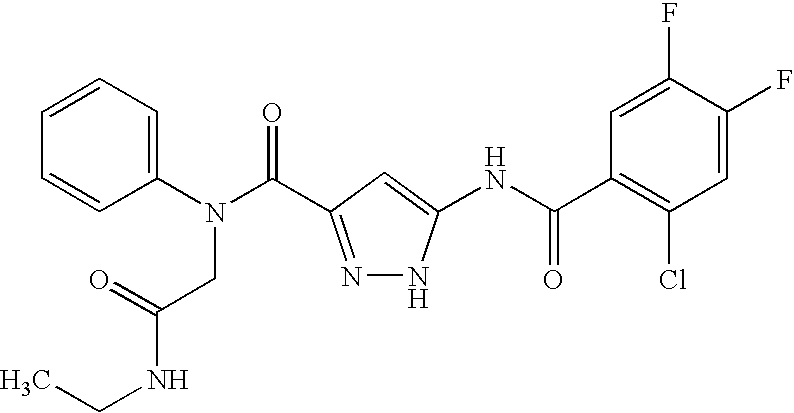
C1(N(C(=O)C2=NNC(NC(C3=C(Cl)C=C(F)C(F)=C3)=O)=C2)CC(NCC)=O)=CC=CC=C1
